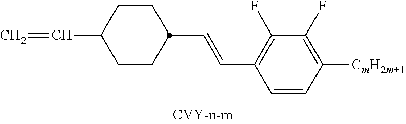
C(C1CCC(C=C)CC1)=CC1=C(F)C(F)=C([CmH2m+1])C=C1
